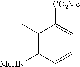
C1(CC)=C([MeHN])C=CC=C1[CO2Me]
